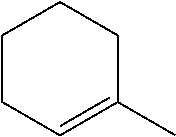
C1CC=C(C)CC1
